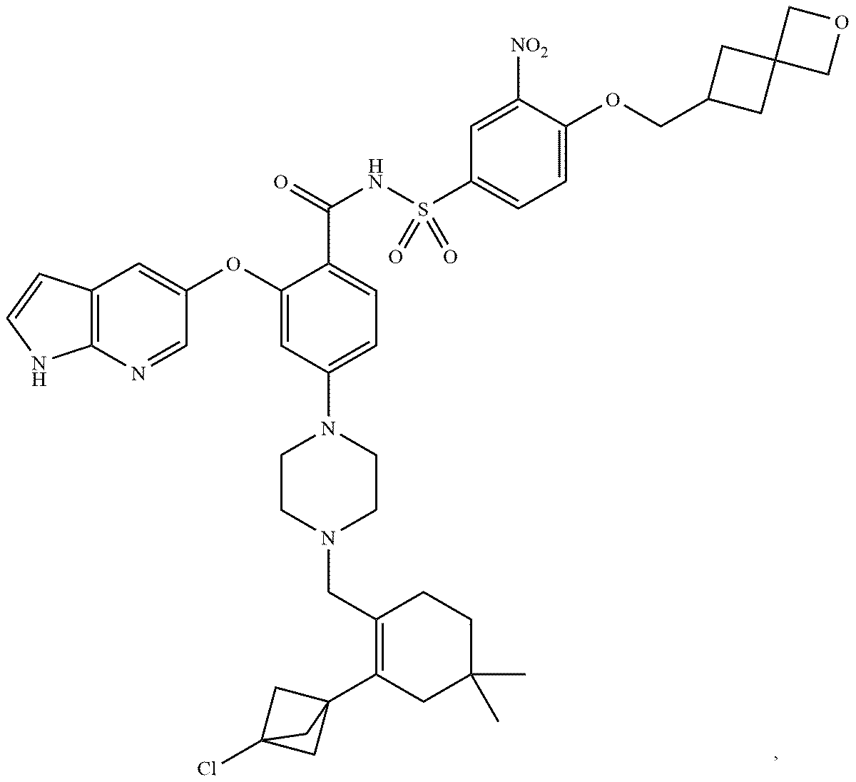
C1(CN2CCN(C3=CC=C(C(NS(C4=CC=C(OCC5CC6(C5)COC6)C([NO2])=C4)(=O)=O)=O)C(OC4=CC5=C(N=C4)NC=C5)=C3)CC2)=C(C23CC(Cl)(C2)C3)CC(C)(C)CC1
